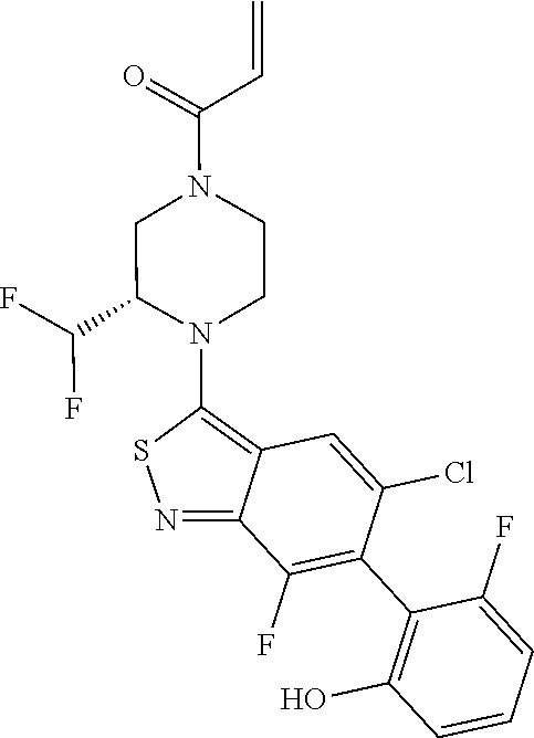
C1(C2=C(F)C3=NSC(N4C(C(F)F)CN(C(=O)C=C)CC4)=C3C=C2Cl)=C(O)C=CC=C1F
